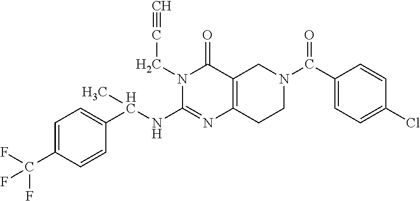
C1=C(C(F)(F)F)C=CC(C(NC2=NC3=C(C(=O)N2CC#C)CN(C(C2=CC=C(Cl)C=C2)=O)CC3)C)=C1
